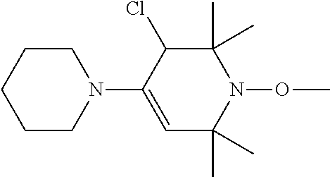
C1CN(C2=CC(C)(C)N(OC)C(C)(C)C2Cl)CCC1
